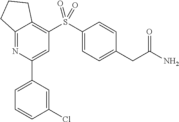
C12=NC(C3=CC=CC(Cl)=C3)=CC(S(C3=CC=C(CC(N)=O)C=C3)(=O)=O)=C1CCC2
